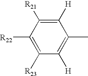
C1(C)=C([H])C([R23])=C([R22])C([R21])=C1[H]
